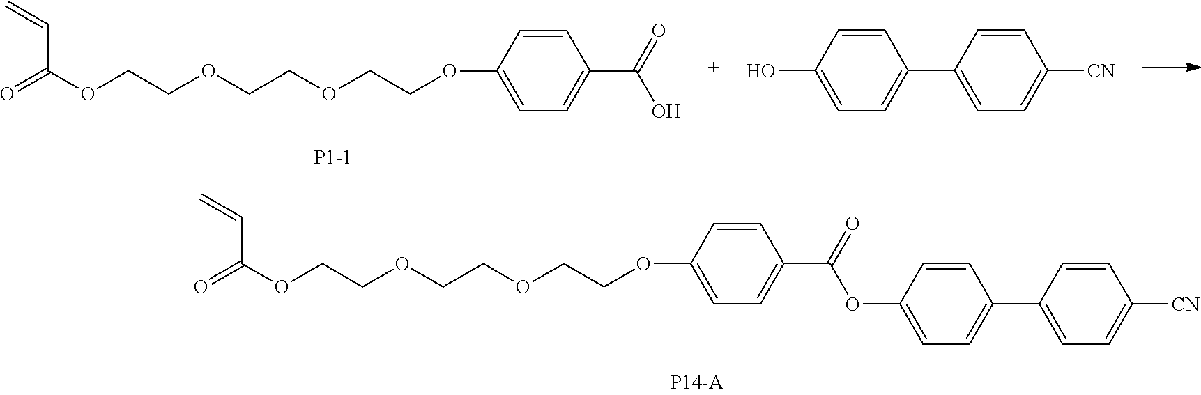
C=CC(OCCOCCOCCOC1=CC=C(C(=O)OC2=CC=C(C3=CC=C([CN])C=C3)C=C2)C=C1)=O.C=CC(OCCOCCOCCOC1=CC=C(C(=O)O)C=C1)=O.C1=CC(O)=CC=C1C1=CC=C([CN])C=C1
